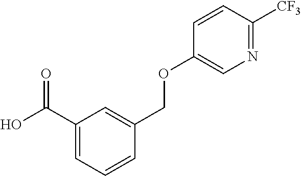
C1(C(O)=O)=CC=CC(COC2=CN=C([CF3])C=C2)=C1
